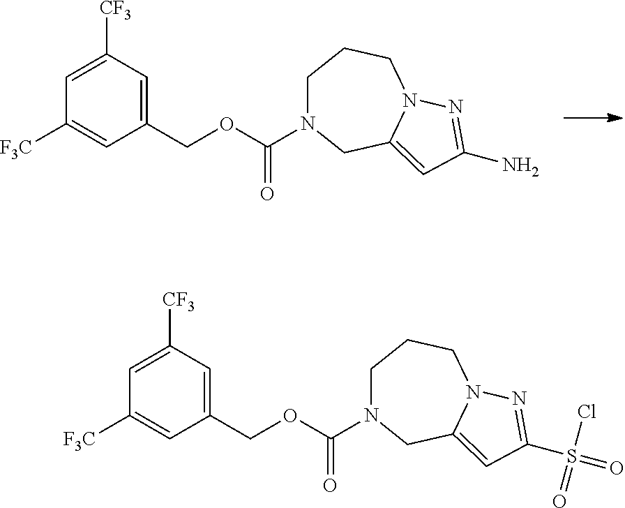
C1(COC(=O)N2CCCN3C(=CC(N)=N3)C2)=CC([CF3])=CC([F3C])=C1.C1(COC(=O)N2CCCN3C(=CC(S(=O)(Cl)=O)=N3)C2)=CC([CF3])=CC([F3C])=C1
